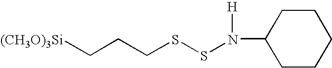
C1CCCCC1N([H])SSCCC[(CH3O)3Si]
